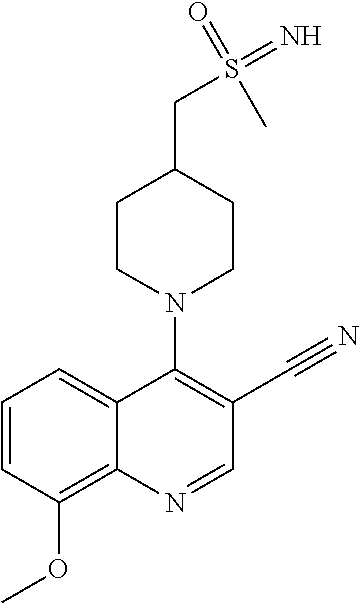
C12=CC=CC(OC)=C1N=CC(C#N)=C2N1CCC(CS(=N)(=O)C)CC1
